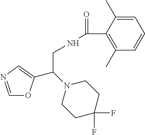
C1=NC=C(C(N2CCC(F)(F)CC2)CNC(=O)C2=C(C)C=CC=C2C)O1
